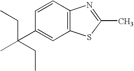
C1(C(C)(CC)CC)=CC2=C(C=C1)N=C(C)S2
